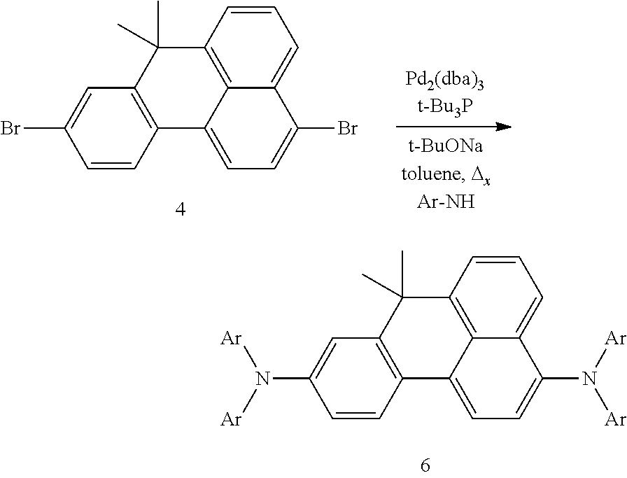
C1=CC2=C3C(=C1)C(N([Ar])[Ar])=CC=C3C1=C(C2(C)C)C=C(N([Ar])[Ar])C=C1.C1=CC2=C3C(=C1)C(Br)=CC=C3C1=C(C2(C)C)C=C(Br)C=C1
